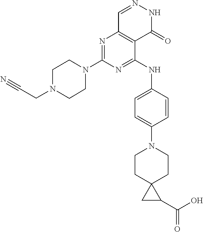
N1=C(N2CCN(CC#N)CC2)N=C(NC2=CC=C(N3CCC4(CC3)CC4C(O)=O)C=C2)C2=C1C=NNC2=O
